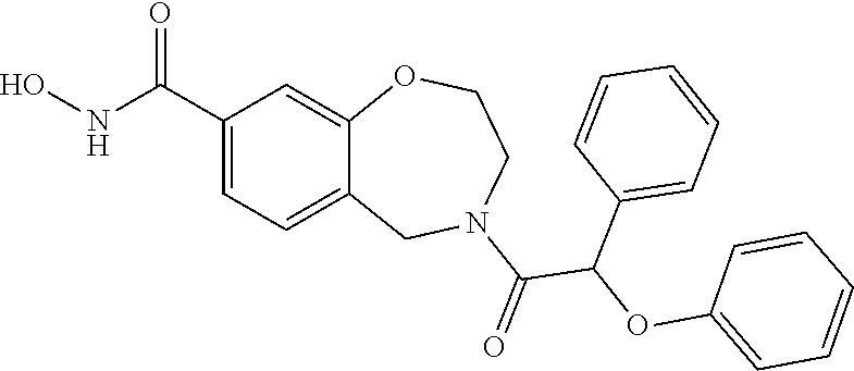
C1(C(NO)=O)=CC=C2C(=C1)OCCN(C(=O)C(OC1=CC=CC=C1)C1=CC=CC=C1)C2
